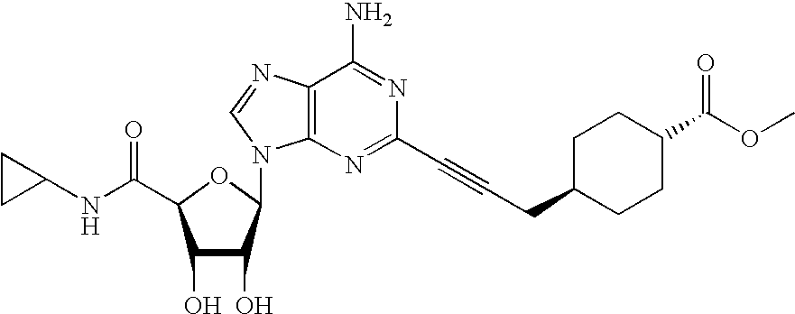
C1(O)C(O)C(N2C3=C(C(N)=NC(C#CCC4CCC(C(OC)=O)CC4)=N3)N=C2)OC1C(NC1CC1)=O
